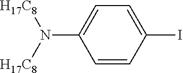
C1=CC(I)=CC=C1N([H17C8])[H17C8]
